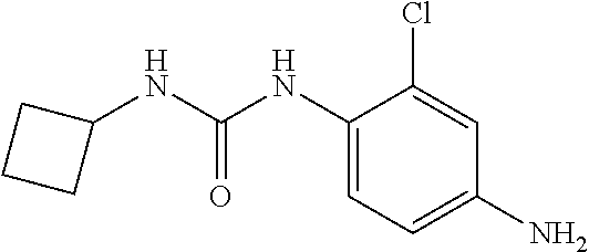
NC1=CC=C(NC(NC2CCC2)=O)C(Cl)=C1
